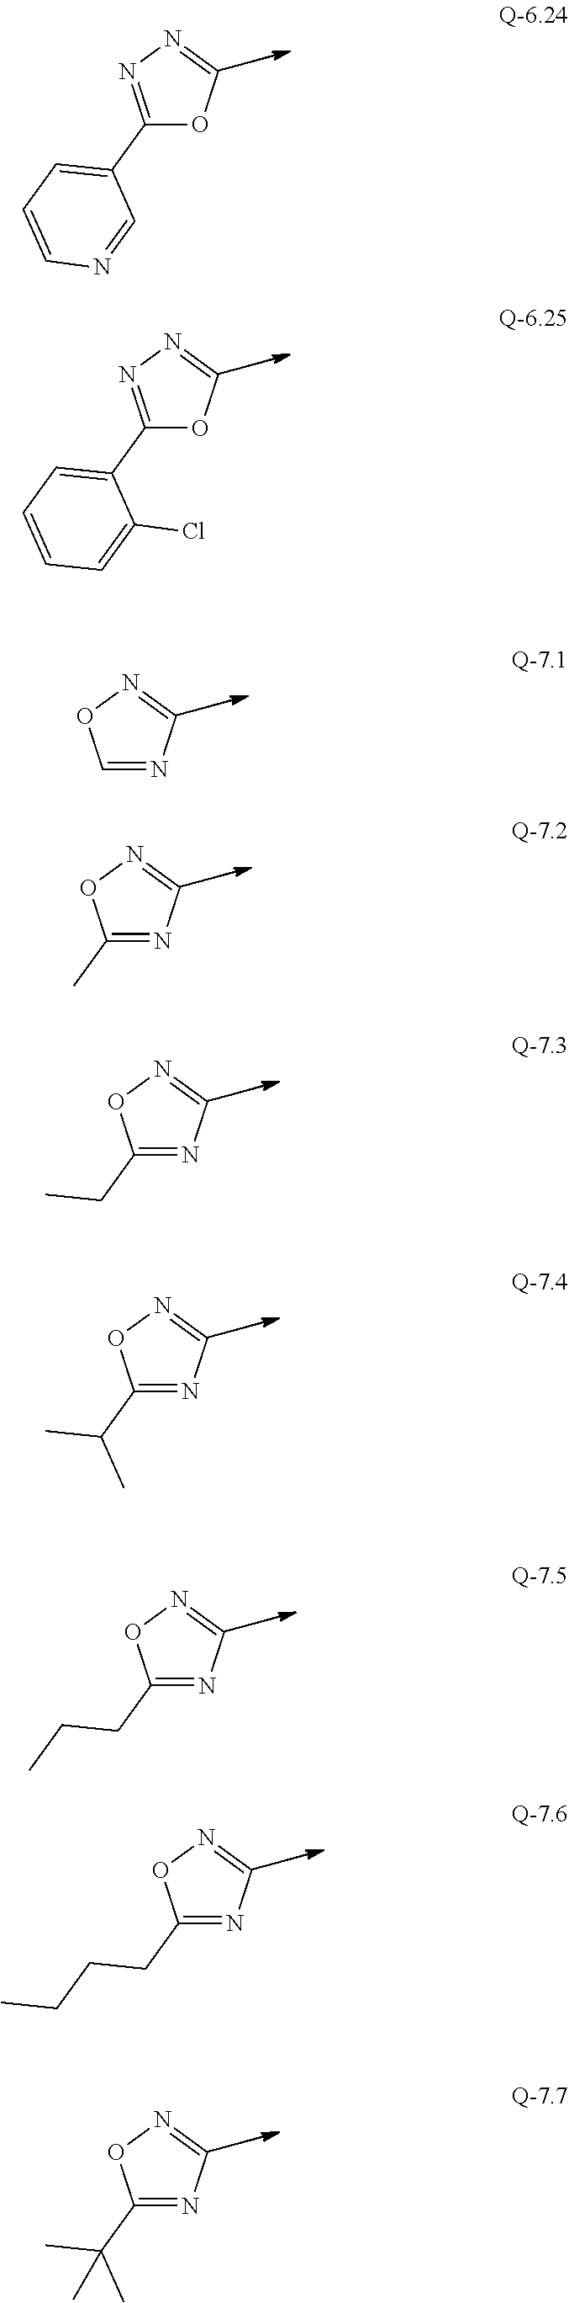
C1(C2=CC=CN=C2)=NN=CO1.C1(C2=CC=CC=C2Cl)=NN=CO1.C1=NC=NO1.C1(C)=NC=NO1.C1(CC)=NC=NO1.C1(C(C)C)=NC=NO1.C1(CCC)=NC=NO1.C1(CCCC)=NC=NO1.C1(C(C)(C)C)=NC=NO1
